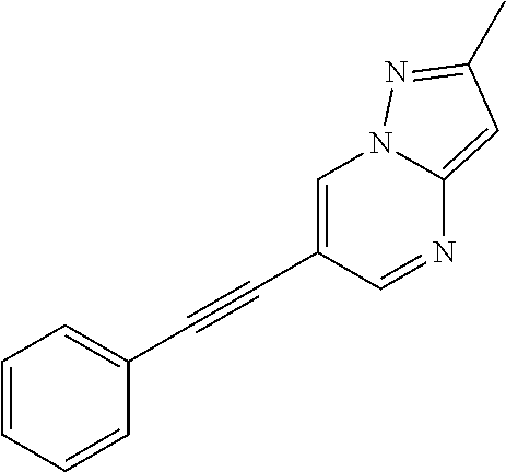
C1=C(C#CC2=CC=CC=C2)C=NC2=CC(C)=NN12
